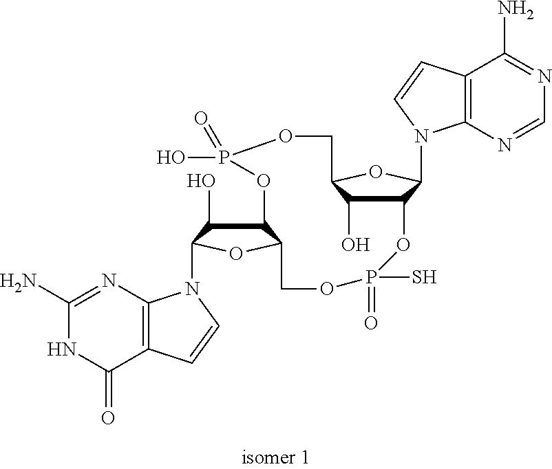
C12C(O)C(OC1N1C3=C(C(N)=NC=N3)C=C1)COP(O)(=O)OC1C(O)C(N3C4=C(C(=O)NC(N)=N4)C=C3)OC1COP(=O)(S)O2
